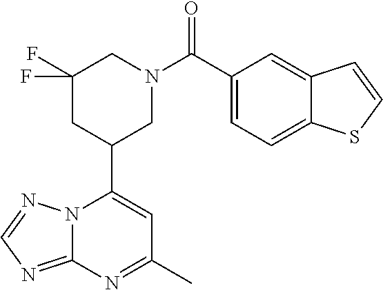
N12C(=NC=N1)N=C(C)C=C2C1CN(C(=O)C2=CC=C3C(=C2)C=CS3)CC(F)(F)C1
